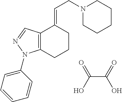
N1(CC=C2C3=C(CCC2)N(C2=CC=CC=C2)N=C3)CCCCC1.C(C(=O)O)(O)=O
